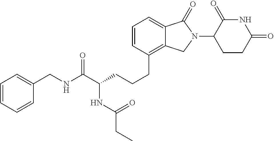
C(NC(C(CCCC1=C2C(=CC=C1)C(=O)N(C1C(=O)NC(=O)CC1)C2)NC(CC)=O)=O)C1=CC=CC=C1
